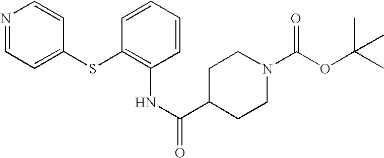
N1=CC=C(SC2=C(NC(C3CCN(C(OC(C)(C)C)=O)CC3)=O)C=CC=C2)C=C1
